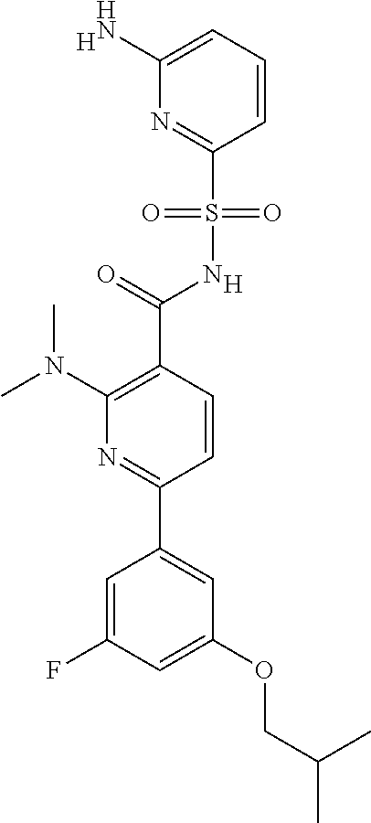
[H].C1(C(=O)NS(C2=NC(N)=CC=C2)(=O)=O)=C(N(C)C)N=C(C2=CC(OCC(C)C)=CC(F)=C2)C=C1.[H]
